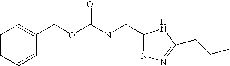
C1=CC=CC(COC(NCC2=NN=C(CCC)N2)=O)=C1
